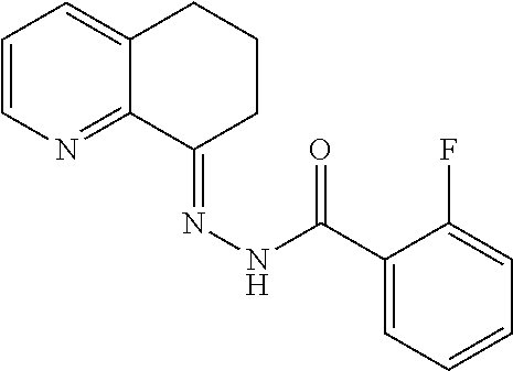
C1=CN=C2C(=C1)CCCC2=NNC(C1=CC=CC=C1F)=O
